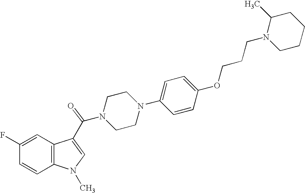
C1=CC2=C(C=C1F)C(C(N1CCN(C3=CC=C(OCCCN4CCCCC4C)C=C3)CC1)=O)=CN2C
